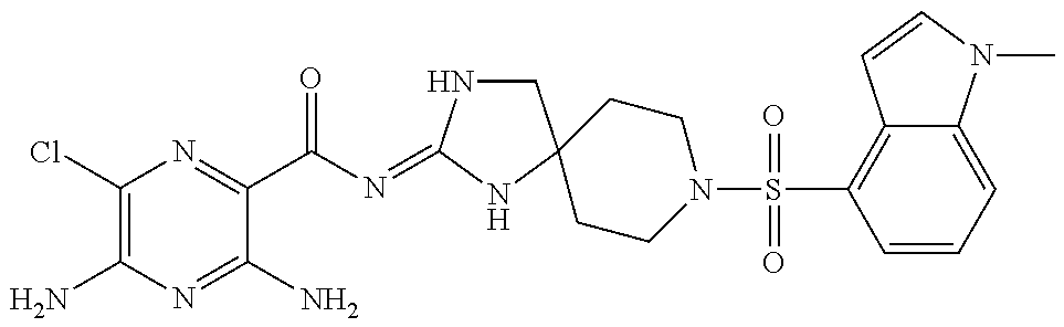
C1(Cl)=C(N)N=C(N)C(C(N=C2NCC3(N2)CCN(S(=O)(=O)C2=C4C(=CC=C2)N(C)C=C4)CC3)=O)=N1
